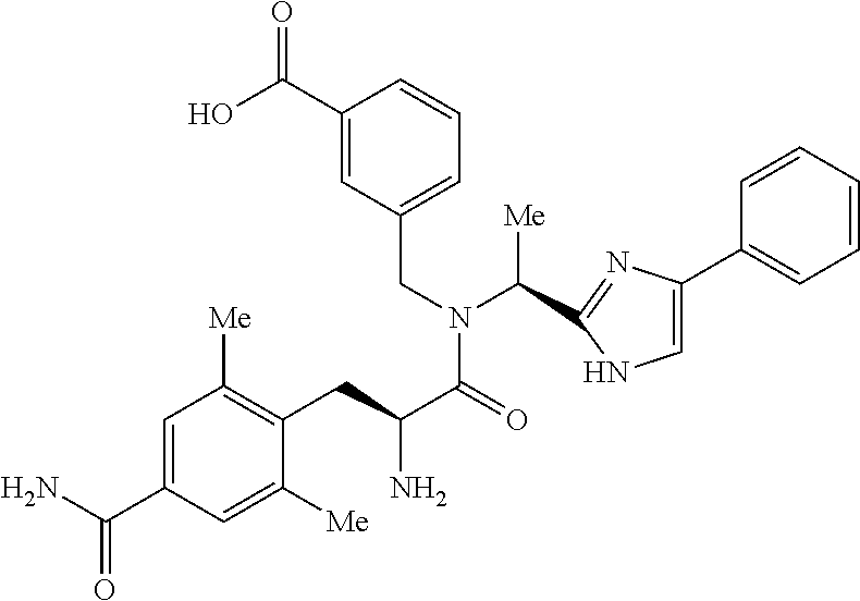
OC(C1=CC(CN(C([Me])C2=NC(C3=CC=CC=C3)=CN2)C(=O)C(N)CC2=C([Me])C=C(C(N)=O)C=C2[Me])=CC=C1)=O
